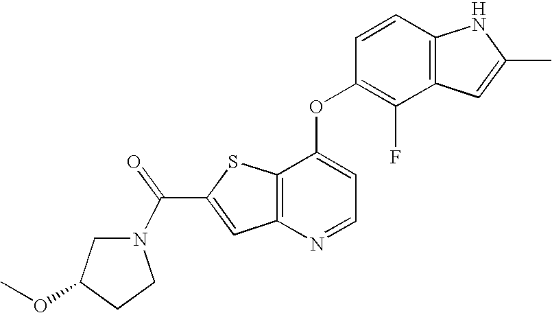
C12=C(C(OC3=C(F)C4=C(C=C3)NC(C)=C4)=CC=N1)SC(C(=O)N1CC(OC)CC1)=C2
